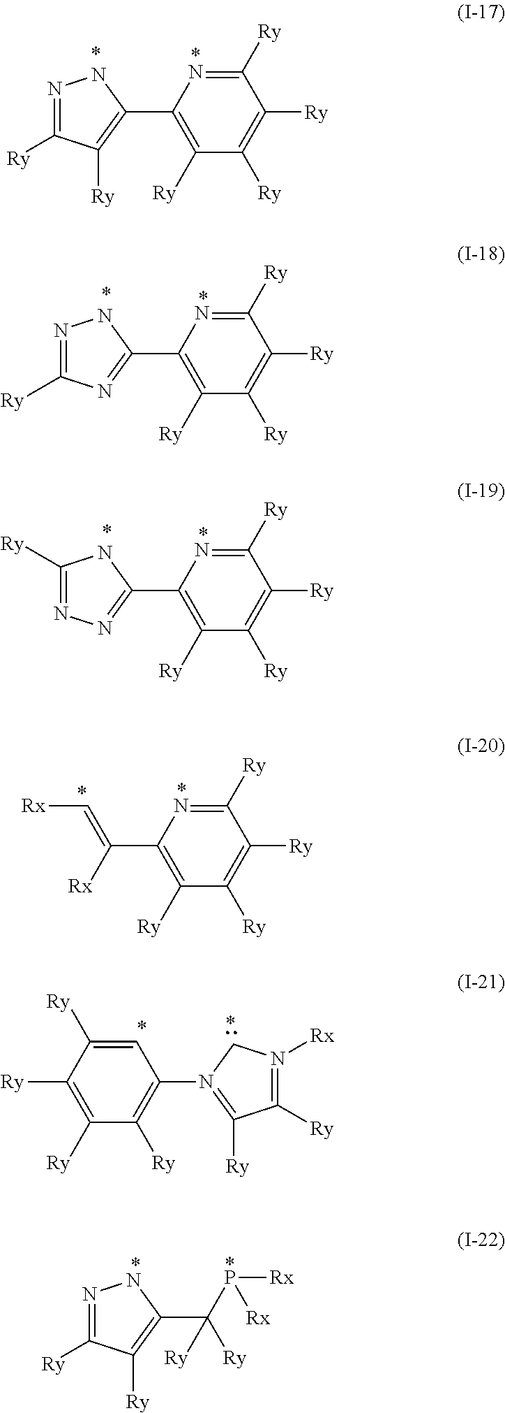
C1=C([Ry])C([Ry])=C([Ry])C([Ry])=C1N1=C([Ry])C([Ry])=N([Rx])C1.N1=C([Ry])C([Ry])=C(C2=C([Ry])C([Ry])=C([Ry])C([Ry])=N2)N1.N1=C([Ry])N=C(C2=C([Ry])C([Ry])=C([Ry])C([Ry])=N2)N1.C1([Ry])=NN=C(C2=C([Ry])C([Ry])=C([Ry])C([Ry])=N2)N1.C(C1=C([Ry])C([Ry])=C([Ry])C([Ry])=N1)([Rx])=C[Rx].N1=C([Ry])C([Ry])=C(C(P([Rx])[Rx])([Ry])[Ry])N1
